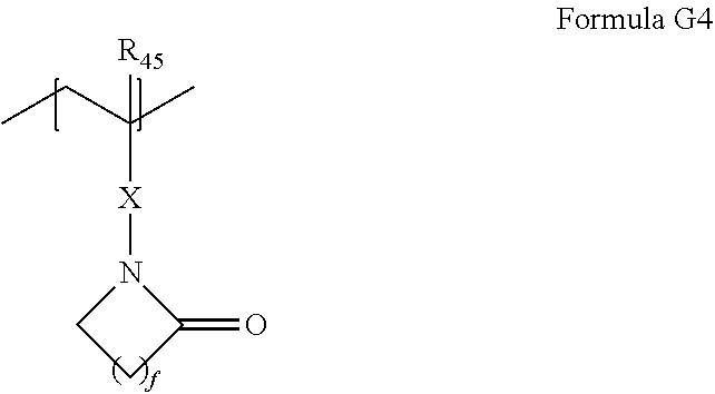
N1([X]C([R45])(CC)C)CCC1=O
